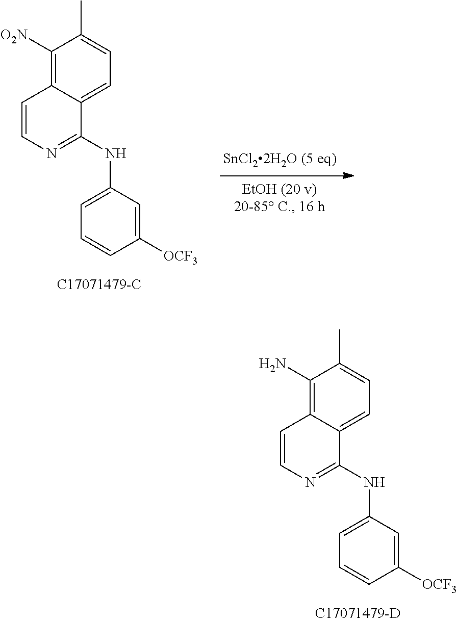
C1(N)=C2C(=CC=C1C)C(NC1=CC=CC([OCF3])=C1)=NC=C2.C1([O2N])=C2C(=CC=C1C)C(NC1=CC=CC([OCF3])=C1)=NC=C2
